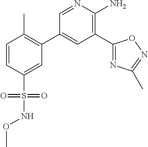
C1=CC(S(NOC)(=O)=O)=CC(C2=CC(C3=NC(C)=NO3)=C(N)N=C2)=C1C
